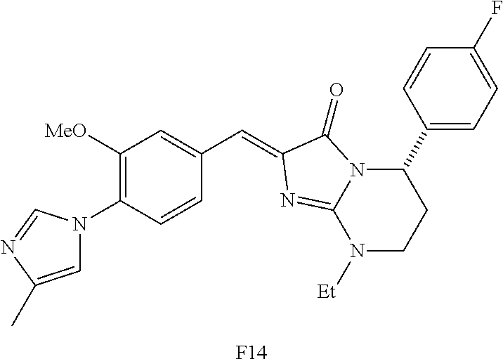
C1=C(C)N=CN1C1=C([MeO])C=C(C=C2C(=O)N3C(C4=CC=C(F)C=C4)CCN([Et])C3=N2)C=C1.[F14]
